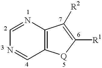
C1=NC2=C(C=N1)[Q]C([R1])=C2[R2]
